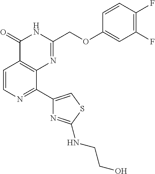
C1=CN=C(C2=CSC(NCCO)=N2)C2=C1C(=O)NC(COC1=CC(F)=C(F)C=C1)=N2
